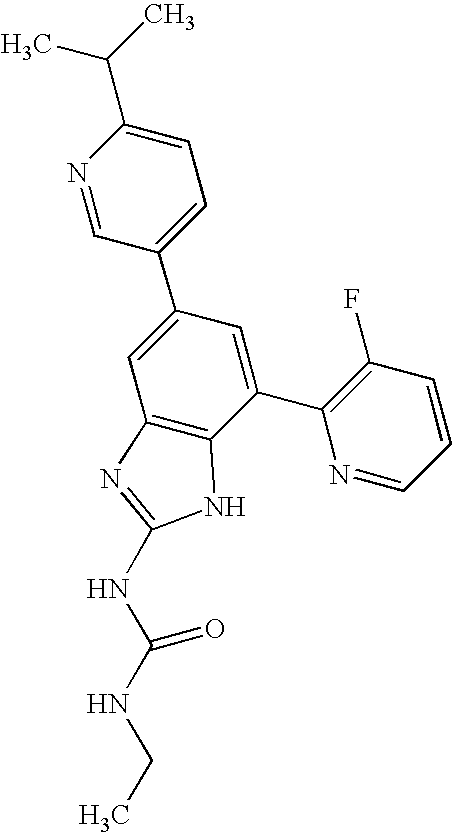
N1=CC(C2=CC3=C(C(C4=C(F)C=CC=N4)=C2)NC(NC(NCC)=O)=N3)=CC=C1C(C)C
